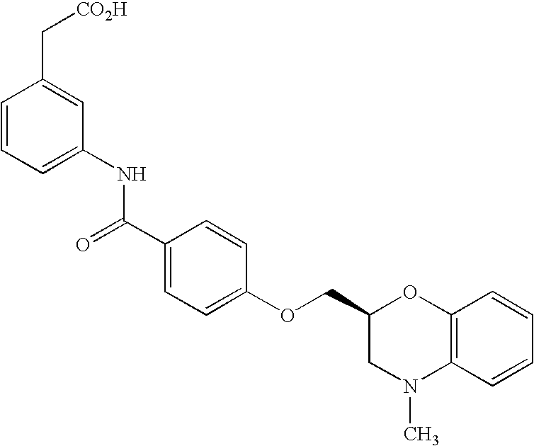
C1=CC=C(NC(C2=CC=C(OCC3CN(C)C4=C(O3)C=CC=C4)C=C2)=O)C=C1C[CO2H]
